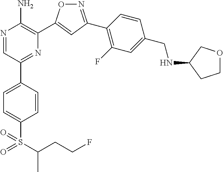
N1=C(C2=C(F)C=C(CNC3CCOC3)C=C2)C=C(C2=C(N)N=CC(C3=CC=C(S(=O)(=O)C(CCF)C)C=C3)=N2)O1
